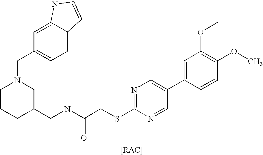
C1CCC(CNC(CSC2=NC=C(C3=CC(OC)=C(OC)C=C3)C=N2)=O)CN1CC1=CC=C2C(=C1)NC=C2
